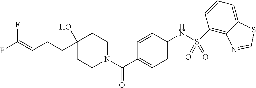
C1(O)(CCC=C(F)F)CCN(C(=O)C2=CC=C(NS(C3=C4C(=CC=C3)SC=N4)(=O)=O)C=C2)CC1
